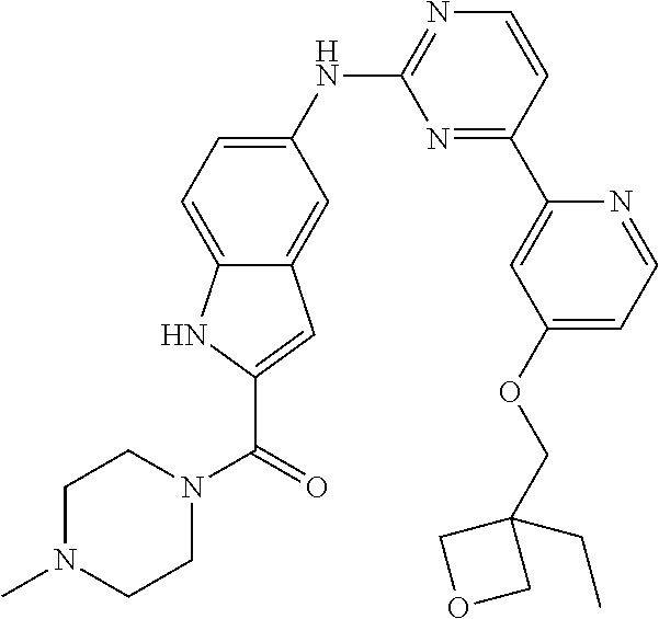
C1(NC2=NC=CC(C3=CC(OCC4(CC)COC4)=CC=N3)=N2)=CC=C2C(=C1)C=C(C(N1CCN(C)CC1)=O)N2
